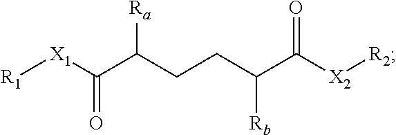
[R1][X1]C(C(CCC(C([X2][R2])=O)[Rb])[Ra])=O
